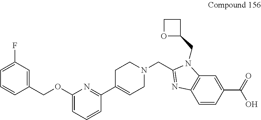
C1=C(F)C=C(COC2=CC=CC(C3=CCN(CC4=NC5=C(N4CC4CCO4)C=C(C(=O)O)C=C5)CC3)=N2)C=C1
